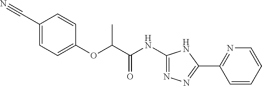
N1=C(NC(C(OC2=CC=C(C#N)C=C2)C)=O)NC(C2=NC=CC=C2)=N1
